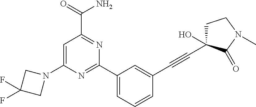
C1=C(N2CC(F)(F)C2)N=C(C2=CC=CC(C#CC3(O)CCN(C)C3=O)=C2)N=C1C(=O)N
